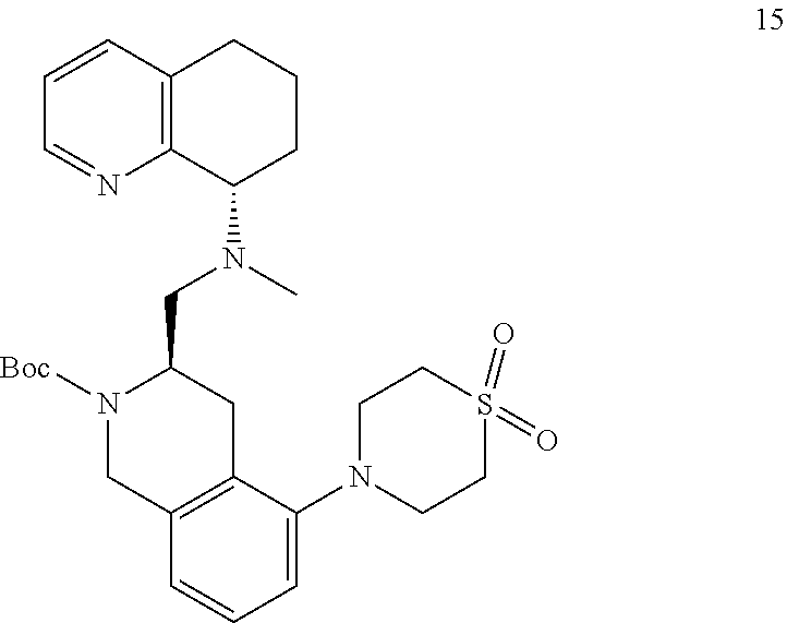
C1=CC2=C(N=C1)C(N(C)CC1N([Boc])CC3=C(C1)C(N1CCS(=O)(=O)CC1)=CC=C3)CCC2
